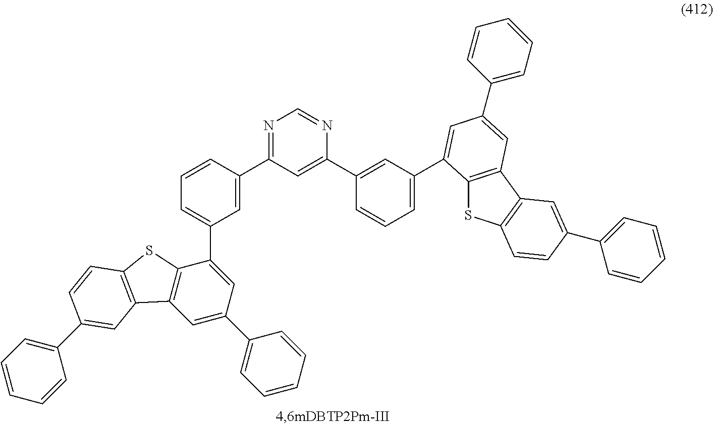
C1=C(C2=CC(C3=CC(C4=CC=CC=C4)=CC4=C3SC3=C4C=C(C4=CC=CC=C4)C=C3)=CC=C2)N=CN=C1C1=CC(C2=CC(C3=CC=CC=C3)=CC3=C2SC2=C3C=C(C3=CC=CC=C3)C=C2)=CC=C1
